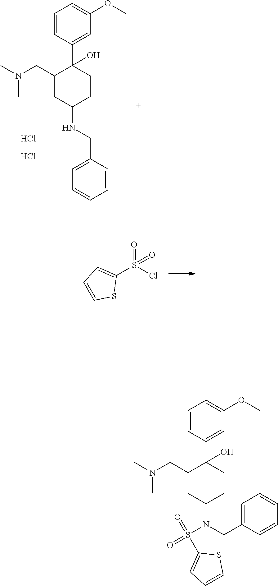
C1=CC(C2(O)C(CN(C)C)CC(NCC3=CC=CC=C3)CC2)=CC(OC)=C1.Cl.Cl.C1(S(=O)(=O)Cl)=CC=CS1.N(CC1=CC=CC=C1)(C1CC(CN(C)C)C(C2=CC(OC)=CC=C2)(O)CC1)S(=O)(=O)C1=CC=CS1
